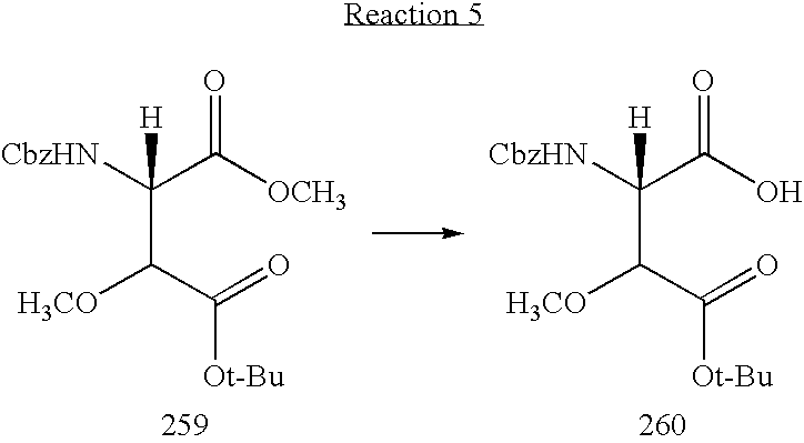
C(C(C(=O)[Ot-Bu])[H3CO])([CbzHN])(C([OCH3])=O)[H].C(C(C(=O)[Ot-Bu])[H3CO])([CbzHN])(C(O)=O)[H]
